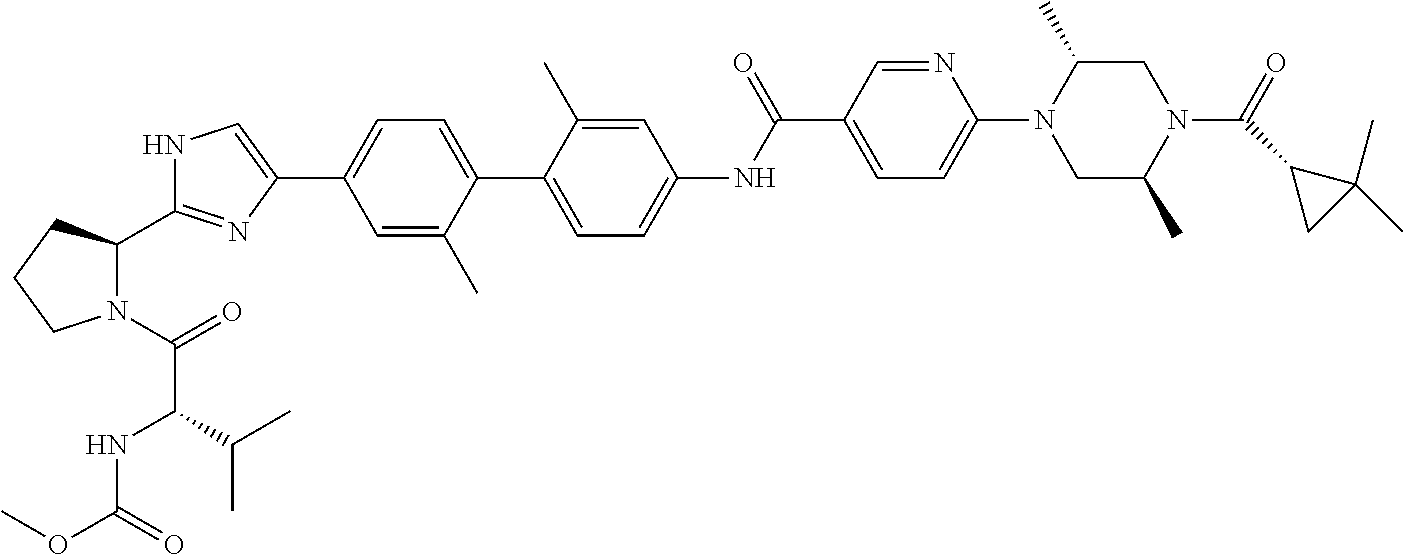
C1=C(C)C(C2=CC=C(NC(C3=CC=C(N4CC(C)N(C(=O)C5CC5(C)C)CC4C)N=C3)=O)C=C2C)=CC=C1C1=CNC(C2N(C(=O)C(NC(OC)=O)C(C)C)CCC2)=N1
